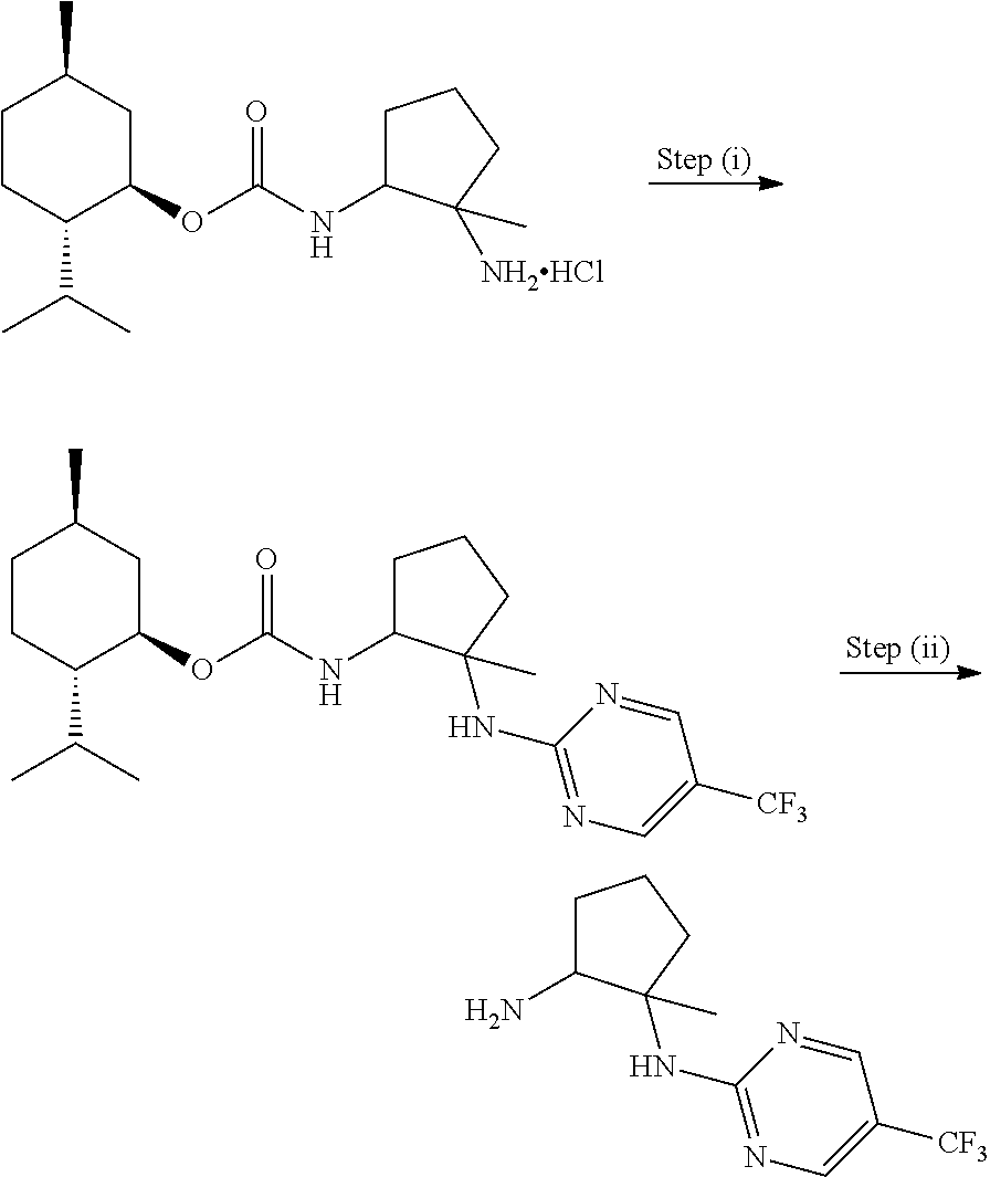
C1CC(C(C)C)C(OC(NC2CCCC2([NH2HCl])C)=O)CC1C.C1CC(C(C)C)C(OC(NC2CCCC2(NC2=NC=C([CF3])C=N2)C)=O)CC1C.NC1CCCC1(NC1=NC=C([CF3])C=N1)C
